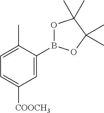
C1=C(B2OC(C)(C)C(C)(C)O2)C(C)=CC=C1[COOCH3]
